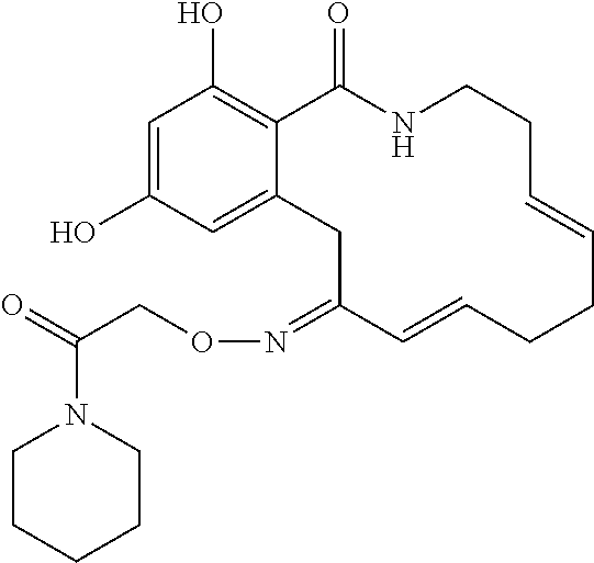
C1=C(O)C=C2C(=C1O)C(=O)NCCC=CCCC=CC(=NOCC(=O)N1CCCCC1)C2
